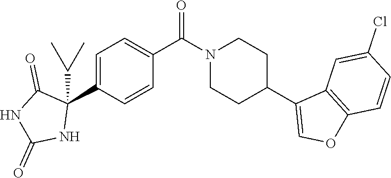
C1=C(C2(C(C)C)C(=O)NC(=O)N2)C=CC(C(=O)N2CCC(C3=COC4=C3C=C(Cl)C=C4)CC2)=C1
